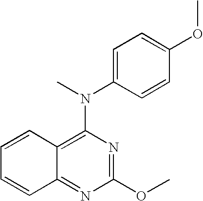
C12=C(N(C)C3=CC=C(OC)C=C3)N=C(OC)N=C1C=CC=C2
